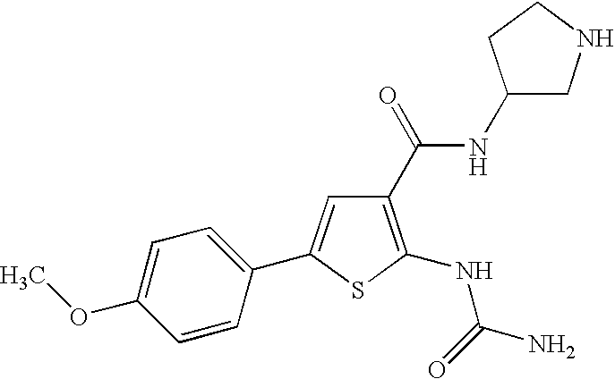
C1(OC)=CC=C(C2=CC(C(NC3CNCC3)=O)=C(NC(=O)N)S2)C=C1
